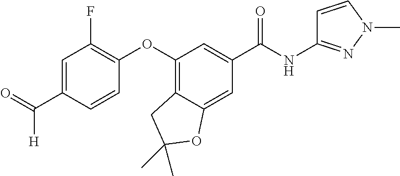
C1=C(C(=O)[H])C=CC(OC2=C3C(=CC(C(NC4=NN(C)C=C4)=O)=C2)OC(C)(C)C3)=C1F
